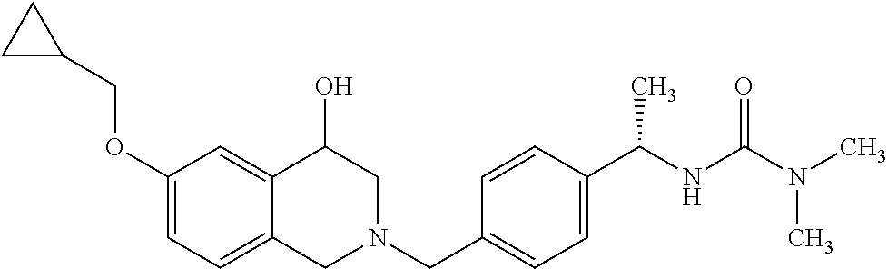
C1(OCC2CC2)=CC=C2C(=C1)C(O)CN(CC1=CC=C(C(NC(=O)N(C)C)C)C=C1)C2
